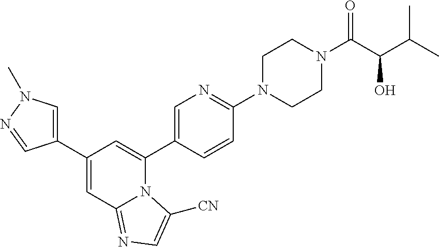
C1(C2=CN(C)N=C2)=CC2=NC=C([CN])N2C(C2=CN=C(N3CCN(C(C(C(C)C)O)=O)CC3)C=C2)=C1
